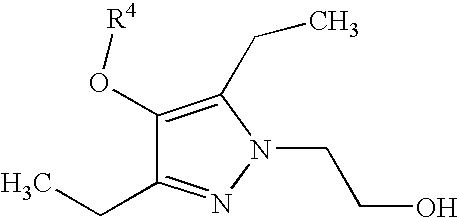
C1(O[R4])=C(CC)N(CCO)N=C1CC
